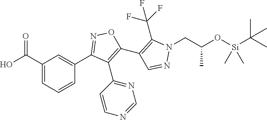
C1(C2=NOC(C3=C(C(F)(F)F)N(CC(O[Si](C(C)(C)C)(C)C)C)N=C3)=C2C2=NC=NC=C2)=CC(C(O)=O)=CC=C1
